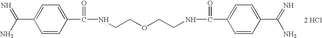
C1=CC(C(=O)NCCOCCNC(=O)C2=CC=C(C(=N)N)C=C2)=CC=C1C(N)=N.[2 HCl]
